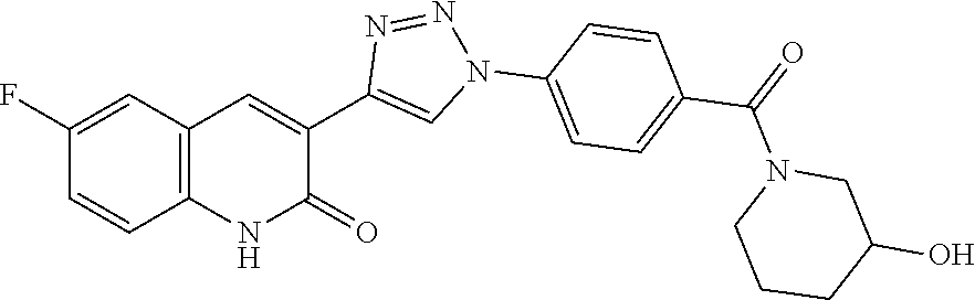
C12=C(C=C(F)C=C1)C=C(C1=CN(C3=CC=C(C(=O)N4CCCC(O)C4)C=C3)N=N1)C(=O)N2
